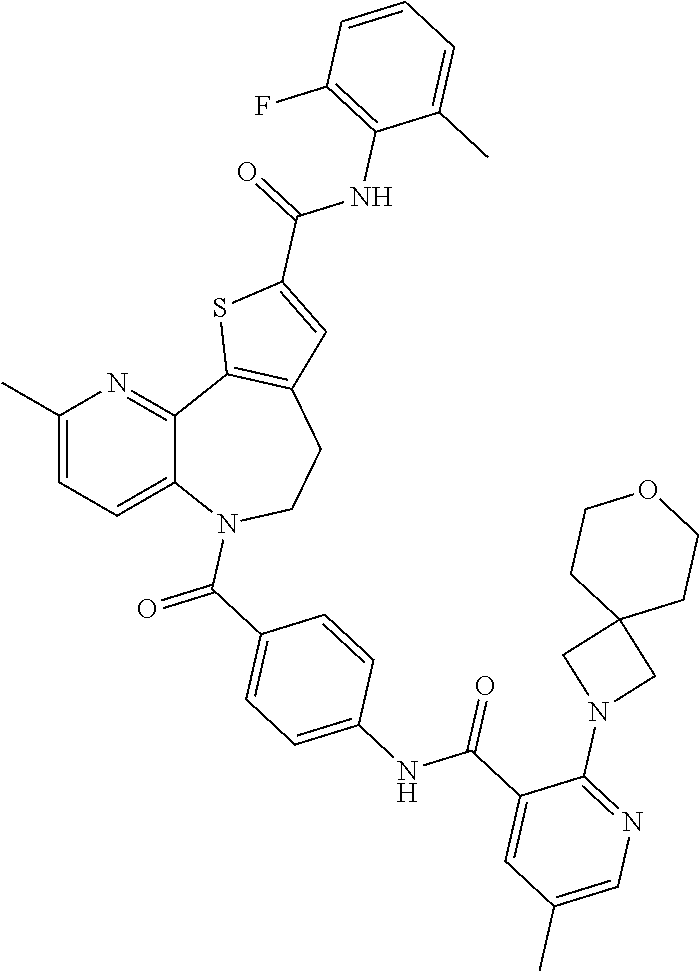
C12=CC=C(C)N=C1C1=C(CCN2C(=O)C2=CC=C(NC(C3=CC(C)=CN=C3N3CC4(C3)CCOCC4)=O)C=C2)C=C(C(=O)NC2=C(F)C=CC=C2C)S1
